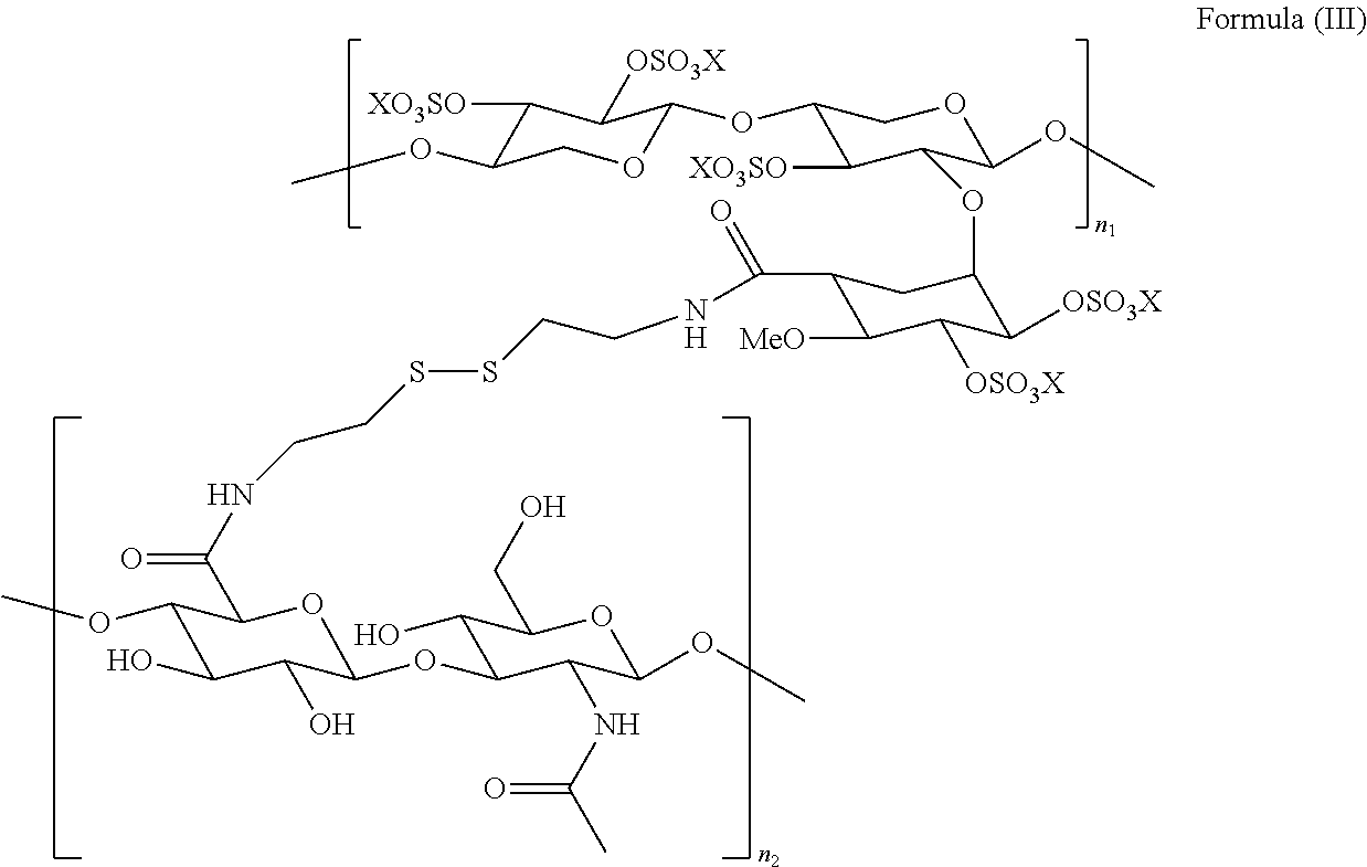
C1(OC2OCC(OC)C([XO3SO])C2[OSO3X])C([XO3SO])C(OC2C([OSO3X])C([OSO3X])C([MeO])C(C(=O)NCCSSCCNC(C3C(OC)C(O)C(O)C(OC4C(O)C(CO)OC(OC)C4NC(C)=O)O3)=O)C2)C(OC)OC1
